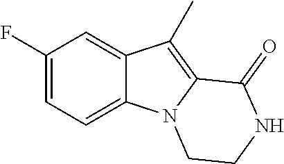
C1(F)=CC=C2C(=C1)C(C)=C1N2CCNC1=O
